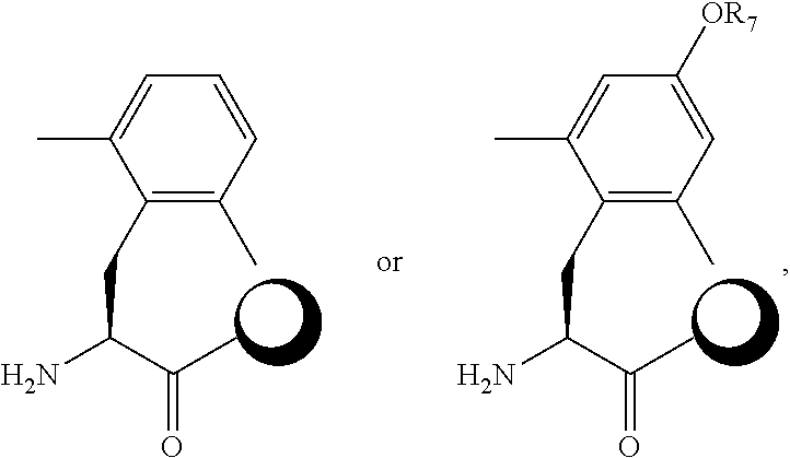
C(C)(C(N)CC1=C(C)C=C([OR7])C=C1C)=O.C(C)(C(N)CC1=C(C)C=CC=C1C)=O
